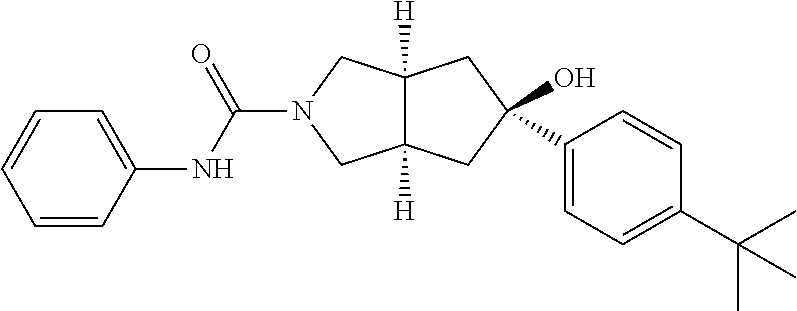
C1=CC(NC(=O)N2CC3([H])C([H])(C2)CC(O)(C2=CC=C(C(C)(C)C)C=C2)C3)=CC=C1
